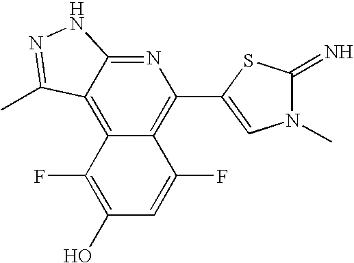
C1(C2=C3C(=C4C(=N2)NN=C4C)C(F)=C(O)C=C3F)=CN(C)C(=N)S1
